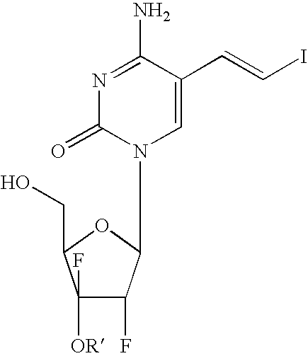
C1(F)([OR])C(F)C(N2C=C(C=CI)C(N)=NC2=O)OC1CO
